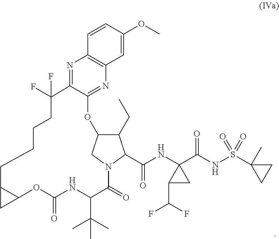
C1(CC)C2CN(C1C(NC1(C(NS(C3(C)CC3)(=O)=O)=O)C(C(F)F)C1)=O)C(=O)C(C(C)(C)C)NC(=O)OC1C(C1)CCCCC(F)(F)C1=NC3=C(N=C1O2)C=C(OC)C=C3
